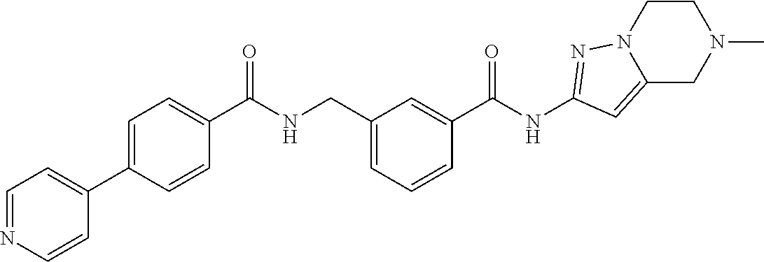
C1=NC=CC(C2=CC=C(C(NCC3=CC=CC(C(NC4=NN5C(=C4)CN(C)CC5)=O)=C3)=O)C=C2)=C1
